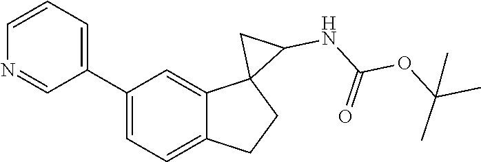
C1(C2=CC=CN=C2)=CC=C2C(=C1)C1(CC2)C(NC(OC(C)(C)C)=O)C1
